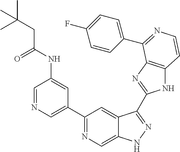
C1=NC=C(C2=NC=C3C(=C2)C(C2=NC4=C(N2)C=CN=C4C2=CC=C(F)C=C2)=NN3)C=C1NC(CC(C)(C)C)=O
